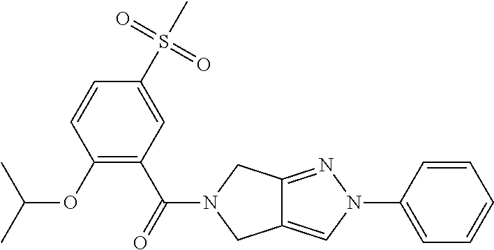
C1(S(C)(=O)=O)=CC(C(=O)N2CC3=CN(C4=CC=CC=C4)N=C3C2)=C(OC(C)C)C=C1
